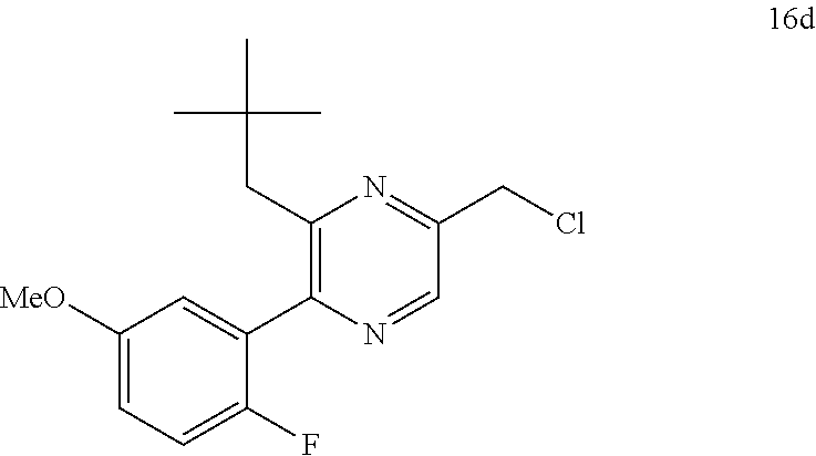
C1(C2=C(CC(C)(C)C)N=C(CCl)C=N2)=CC([MeO])=CC=C1F
